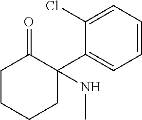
C1CCCC(C2=CC=CC=C2Cl)(NC)C1=O
